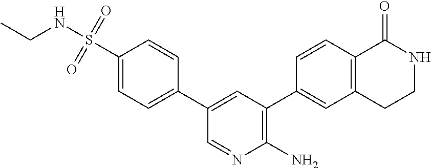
C1=C(C2=CC=C(S(NCC)(=O)=O)C=C2)C=NC(N)=C1C1=CC2=C(C=C1)C(=O)NCC2
